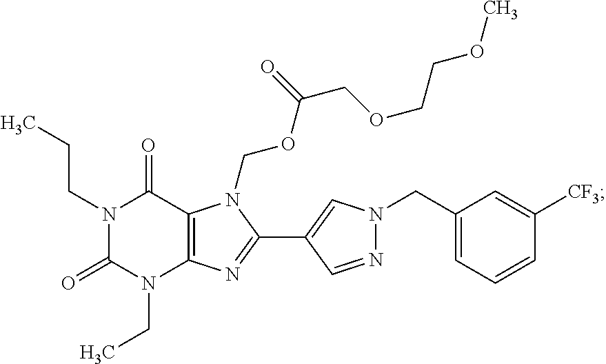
C12=C(N=C(C3=CN(CC4=CC=CC([CF3])=C4)N=C3)N1COC(COCCOC)=O)N(CC)C(=O)N(CCC)C2=O
